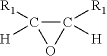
C1([R1])([H])C([R1])([H])O1
